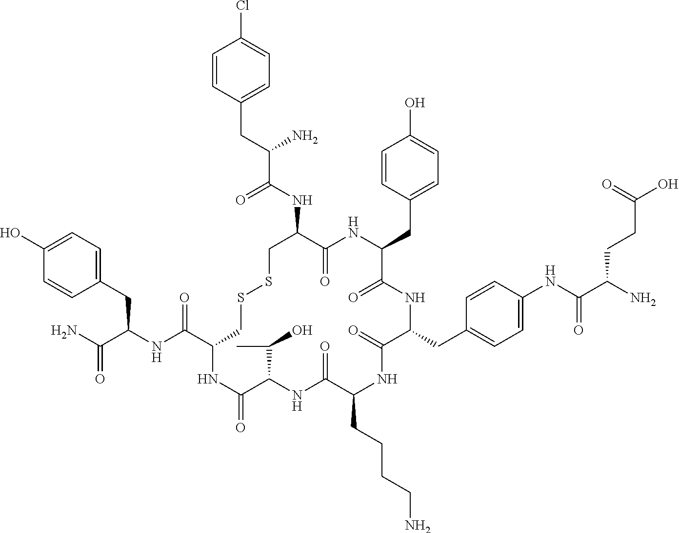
C1=C(O)C=CC(CC(NC(C2CSSCC(NC(C(CC3=CC=C(Cl)C=C3)N)=O)C(=O)NC(CC3=CC=C(O)C=C3)C(=O)NC(CC3=CC=C(NC(C(N)CCC(O)=O)=O)C=C3)C(=O)NC(CCCCN)C(=O)NC(C(C)O)C(=O)N2)=O)C(N)=O)=C1
